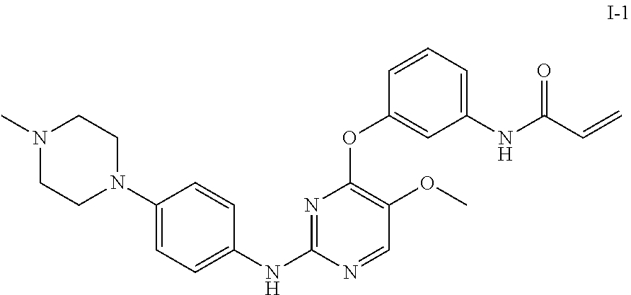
N1(C)CCN(C2=CC=C(NC3=NC(OC4=CC(NC(C=C)=O)=CC=C4)=C(OC)C=N3)C=C2)CC1
